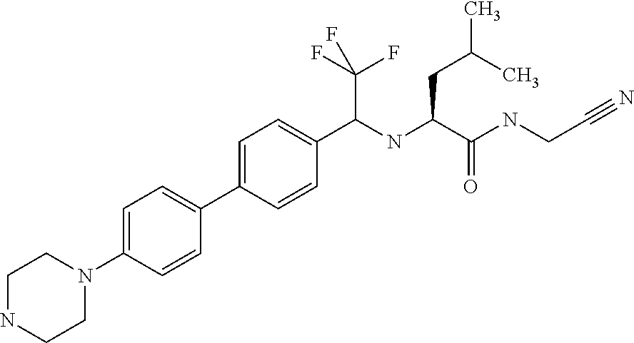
C1=C(C2=CC=C(N3CCNCC3)C=C2)C=CC(C(NC(C(NCC#N)=O)CC(C)C)C(F)(F)F)=C1
